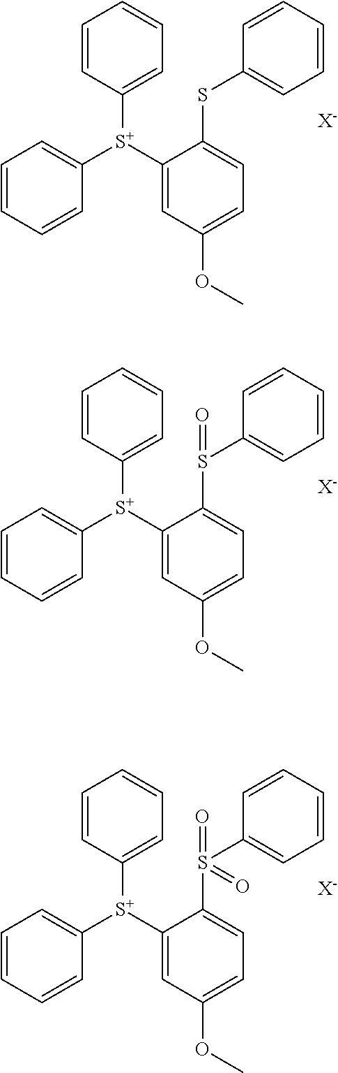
C1=CC([S+](C2=CC(OC)=CC=C2SC2=CC=CC=C2)C2=CC=CC=C2)=CC=C1.[X-].C1=CC([S+](C2=CC(OC)=CC=C2S(C2=CC=CC=C2)=O)C2=CC=CC=C2)=CC=C1.[X-].C1=CC([S+](C2=CC(OC)=CC=C2S(C2=CC=CC=C2)(=O)=O)C2=CC=CC=C2)=CC=C1.[X-]
